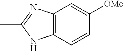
C12=C(C=CC([OMe])=C1)NC(C)=N2
